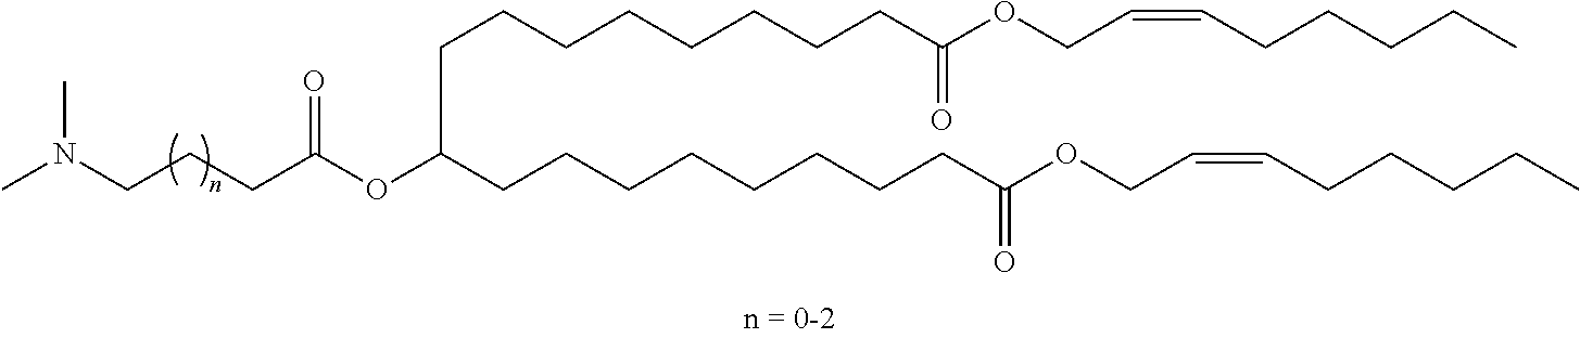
N(CCCC(OC(CCCCCCCCC(OCC=CCCCCC)=O)CCCCCCCCC(OCC=CCCCCC)=O)=O)(C)C
